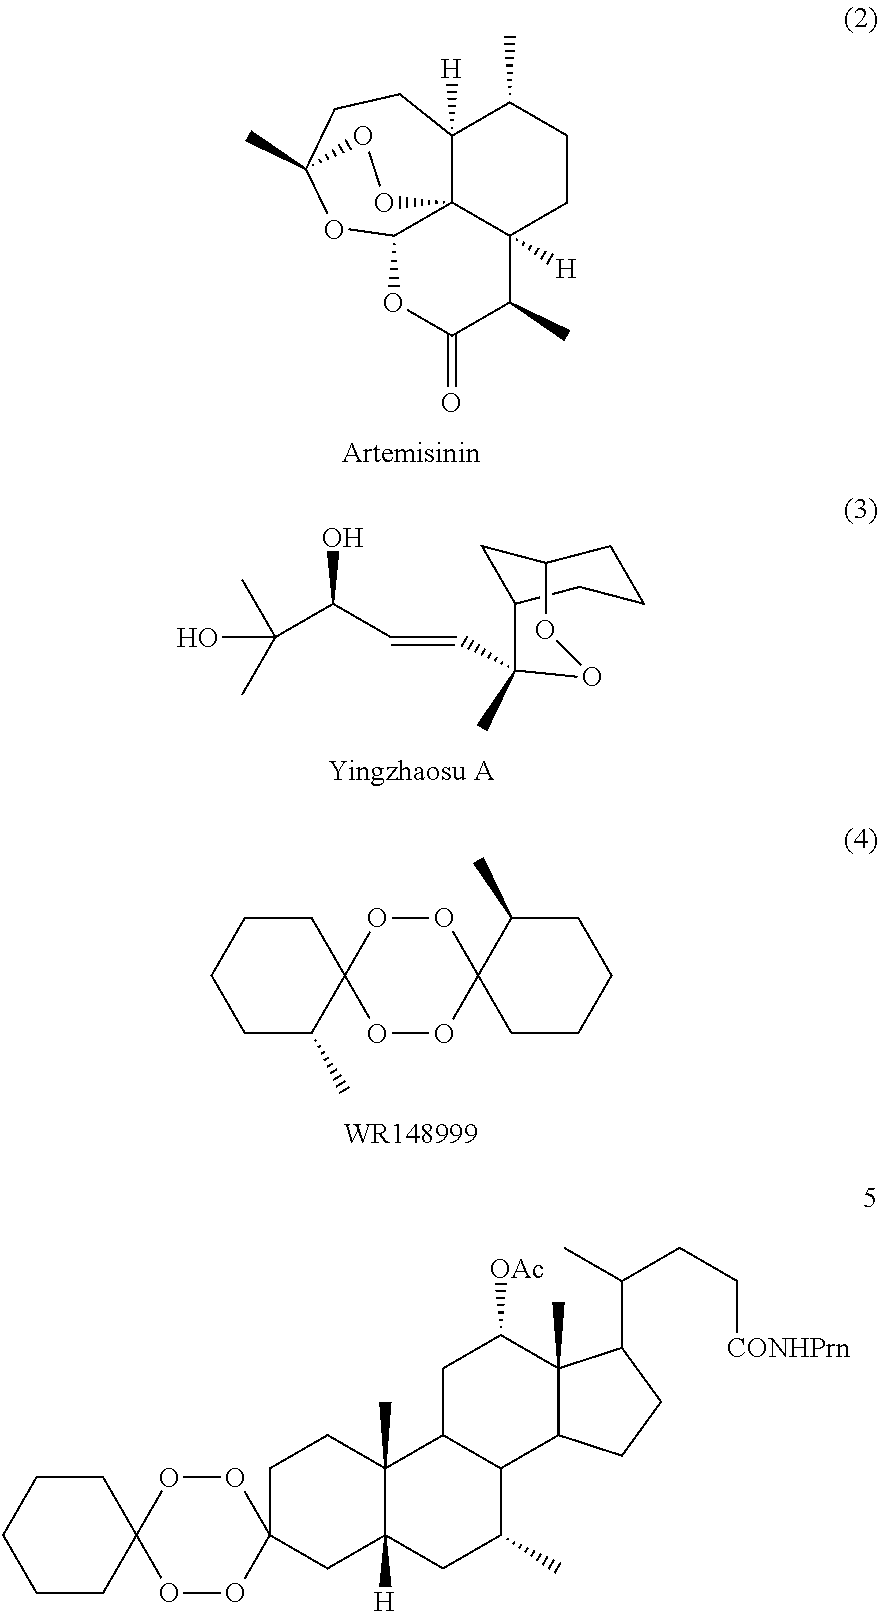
C12([H])C34C([H])(CCC1C)C(C)C(=O)OC3OC(C)(CC2)OO4.OC(C)(C)C(O)C=CC1(C)C2CC(CCC2)OO1.C1C(C)C2(CCC1)OOC1(OO2)CCCCC1C.[WR148999].C1CC2(CCC1)OOC1(OO2)CC2([H])C(C)(CC1)C1C(C(C)C2)C2C(C)(C([OAc])C1)C(C(CC[CONHPrn])C)CC2
